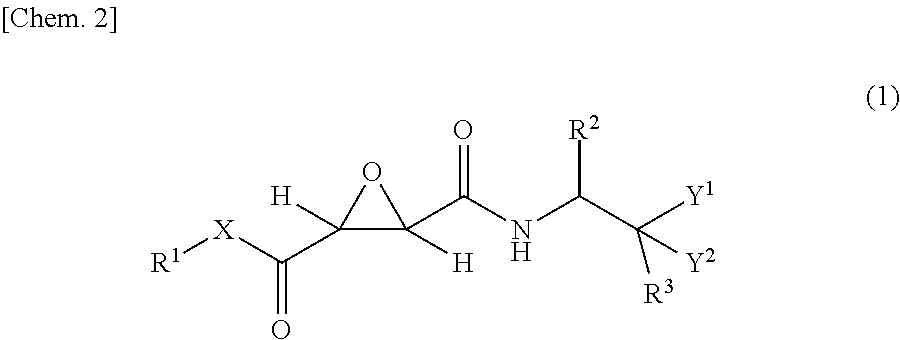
C1(C([X][R1])=O)([H])C([H])(C(NC(C([Y1])([R3])[Y2])[R2])=O)O1
